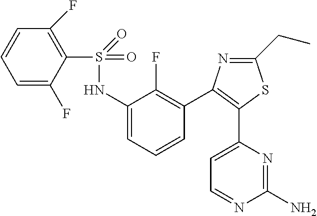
S(=O)(=O)(NC1=CC=CC(C2=C(C3=CC=NC(N)=N3)SC(CC)=N2)=C1F)C1=C(F)C=CC=C1F
